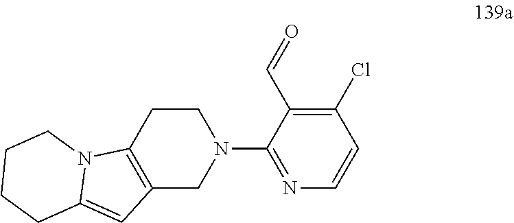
C12=C(CCN(C3=NC=CC(Cl)=C3C=O)C1)N1C(=C2)CCCC1
